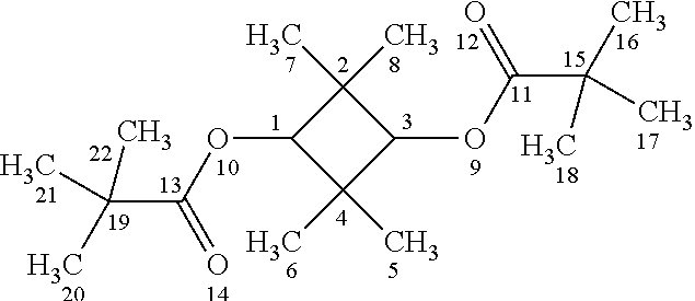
O(C1C(C)(C)C(OC(C(C)(C)C)=O)C1(C)C)C(C(C)(C)C)=O
